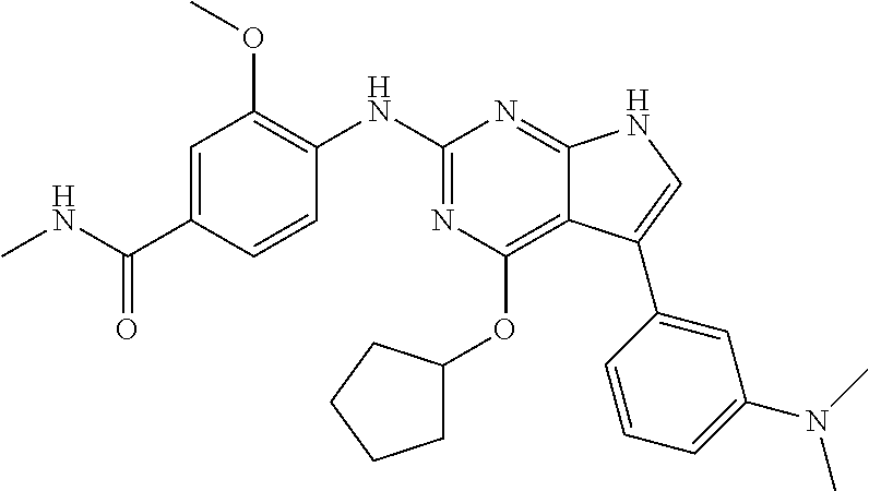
C1(NC2=NC(OC3CCCC3)=C3C(=N2)NC=C3C2=CC(N(C)C)=CC=C2)=C(OC)C=C(C(=O)NC)C=C1
